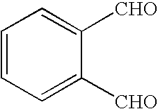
C1=CC=C([CHO])C([CHO])=C1
